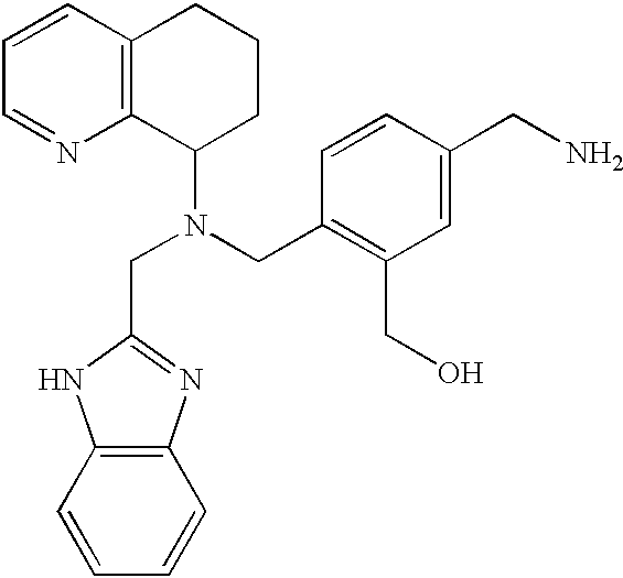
C1=NC2=C(C=C1)CCCC2N(CC1=NC2=C(N1)C=CC=C2)CC1=C(CO)C=C(CN)C=C1
